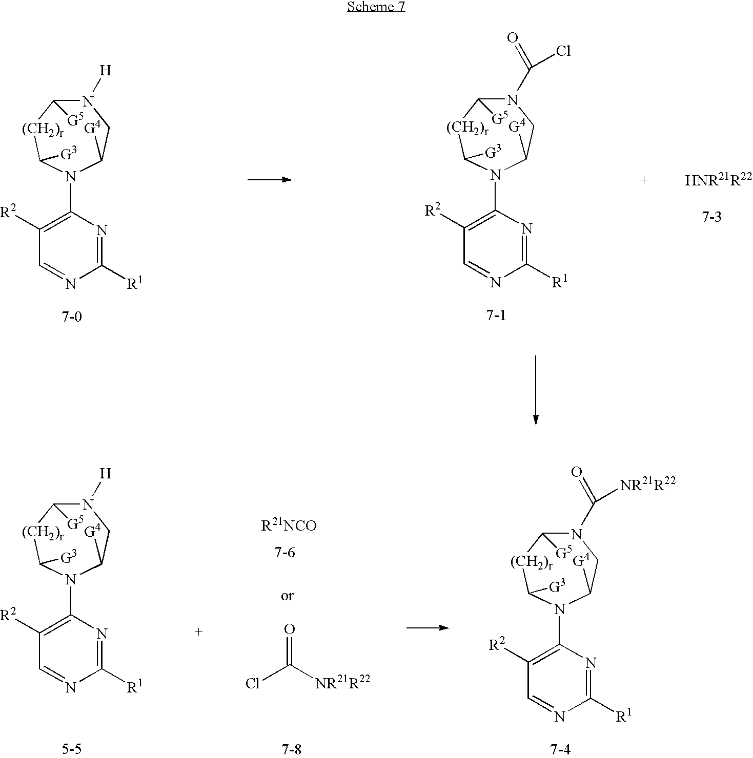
N1([H])C([G5])[(CH2)r]C([G3])N(C2=C([R2])C=NC([R1])=N2)C([G4])C1.N1(C(=O)Cl)C([G5])[(CH2)r]C([G3])N(C2=C([R2])C=NC([R1])=N2)C([G4])C1.N1(C(=O)[NR21R22])C([G5])[(CH2)r]C([G3])N(C2=C([R2])C=NC([R1])=N2)C([G4])C1.N1([H])C([G5])[(CH2)r]C([G3])N(C2=C([R2])C=NC([R1])=N2)C([G4])C1.ClC([NR21R22])=O
